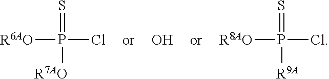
S=P([R6AO])(Cl)[R7AO].O.S=P([R8AO])(Cl)[R9A]
